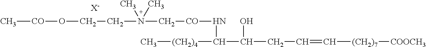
C[CO]OCCN(C[CO]NC(C(CC=C[(CH2)7][COOCH3])O)[(CH2)4]C)(C)C.[X-]
